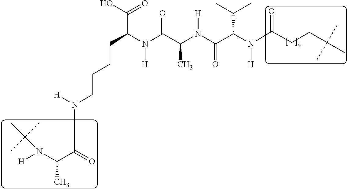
C(C(N(C(C(N(C(C(N(C(CCC(C)(C)C)=O)[H])C(C)C)=O)[H])C)=O)[H])C(=O)O)CCCN(C(=O)C(N([H])C(C)(C)C)C)[H]
